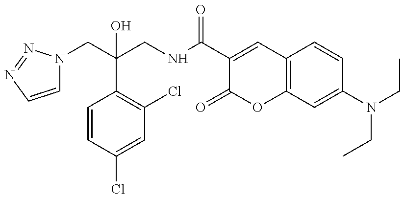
C1=CN=NN1CC(CNC(C1=CC2=C(OC1=O)C=C(N(CC)CC)C=C2)=O)(C1=C(Cl)C=C(Cl)C=C1)O
